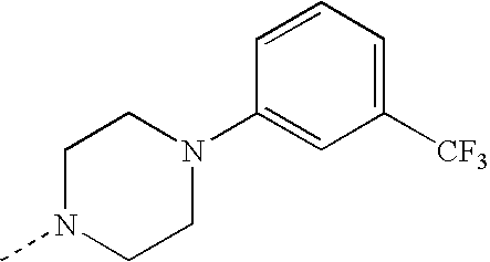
C1N(C)CCN(C2=CC([CF3])=CC=C2)C1
